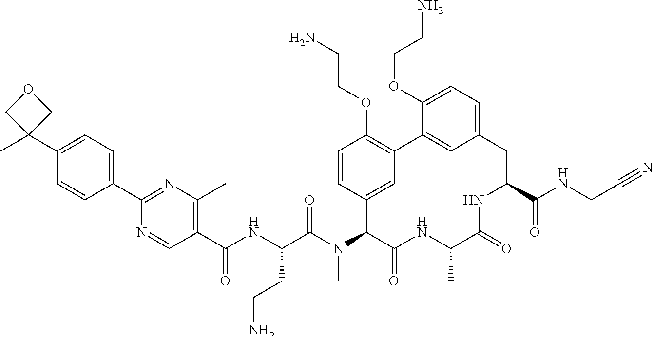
C1(C(NC(C(N(C2C(=O)NC(C)C(=O)NC(C(NCC#N)=O)CC3=CC=C(OCCN)C(=C3)C3=C(OCCN)C=CC2=C3)C)=O)CCN)=O)=C(C)N=C(C2=CC=C(C3(C)COC3)C=C2)N=C1
